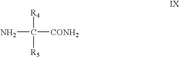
NC([CONH2])([R5])[R4]
